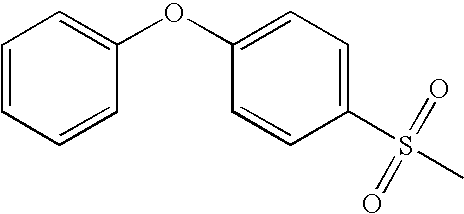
C1=C(S(C)(=O)=O)C=CC(OC2=CC=CC=C2)=C1
